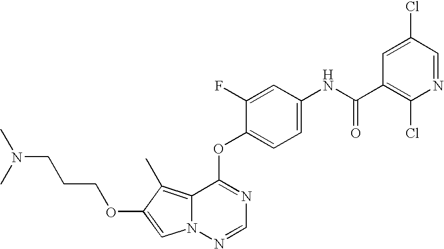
O(C1=NC=NN2C1=C(C)C(OCCCN(C)C)=C2)C1=CC=C(NC(C2=C(Cl)N=CC(Cl)=C2)=O)C=C1F
